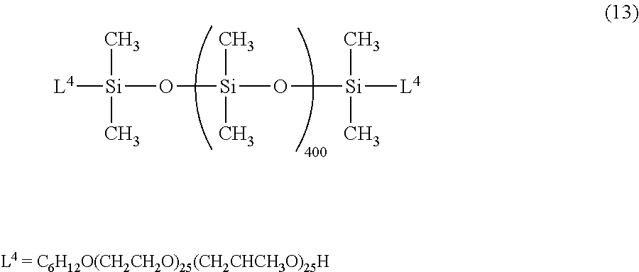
[L4][Si](O[Si](O[Si]([L4])(C)C)(C)C)(C)C
